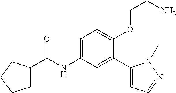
C1C(C(=O)NC2=CC=C(OCCN)C(C3=CC=NN3C)=C2)CCC1
